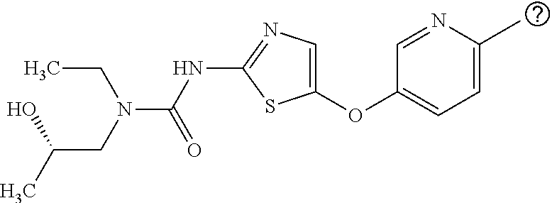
O(C1=CN=C(NC(=O)N(CC)CC(O)C)S1)C1=CC=C(C)N=C1
